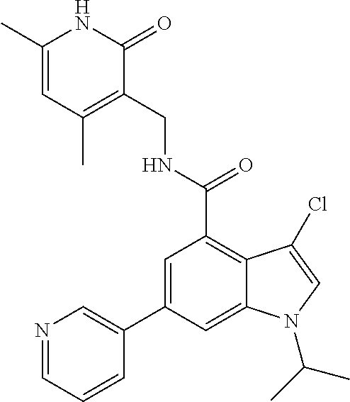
C1=C(C)NC(=O)C(CNC(C2=C3C(=CC(C4=CN=CC=C4)=C2)N(C(C)C)C=C3Cl)=O)=C1C
